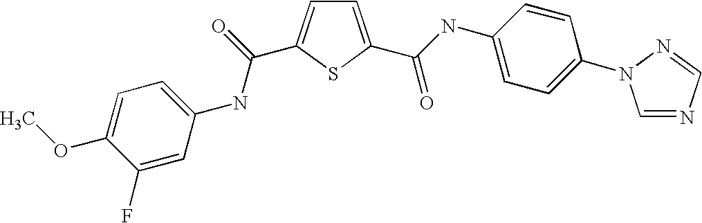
C1=C(C(NC2=CC=C(N3C=NC=N3)C=C2)=O)SC(C(=O)NC2=CC=C(OC)C(F)=C2)=C1
